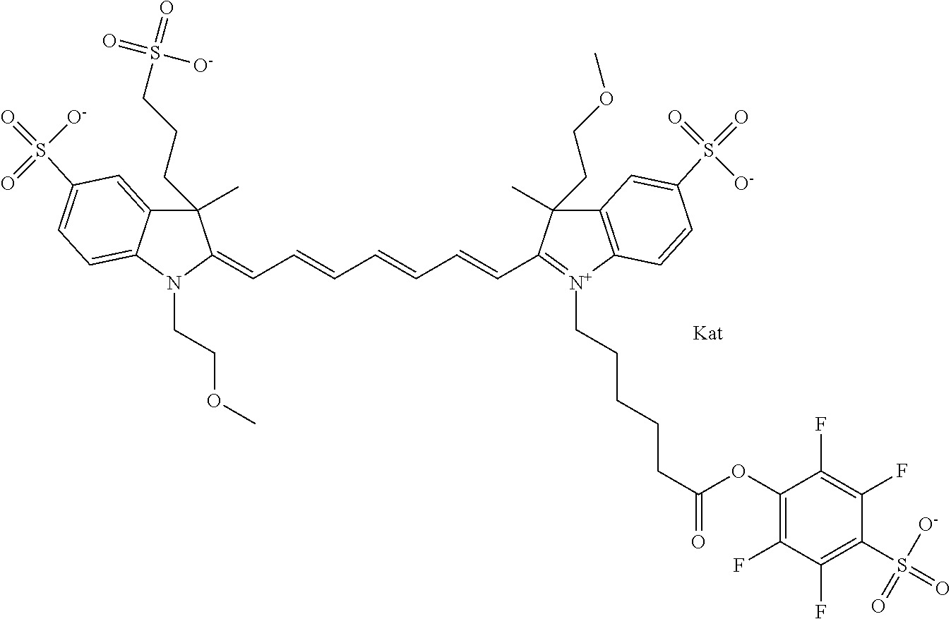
C1(C)(CCCS(=O)(=O)[O-])C2=CC(S(=O)([O-])=O)=CC=C2N(CCOC)C1=CC=CC=CC=CC1=[N+](CCCCCC(=O)OC2=C(F)C(F)=C(S(=O)([O-])=O)C(F)=C2F)C2=C(C1(C)CCOC)C=C(S(=O)(=O)[O-])C=C2
